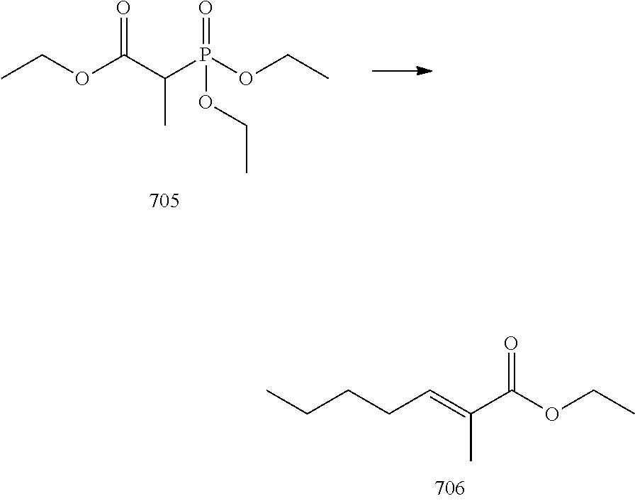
O=C(C(P(OCC)(=O)OCC)C)OCC.CCCCC=C(C(OCC)=O)C
